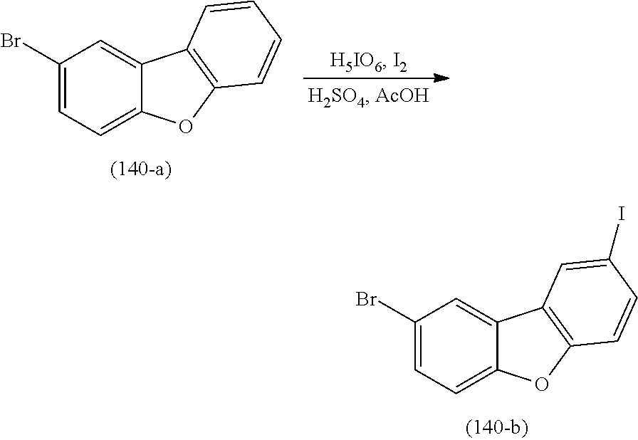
C1(Br)=CC=C2C(=C1)C1=C(O2)C=CC=C1.C1(Br)=CC=C2C(=C1)C1=C(O2)C=CC(I)=C1
